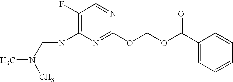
O(C1=NC(N=CN(C)C)=C(F)C=N1)COC(C1=CC=CC=C1)=O
